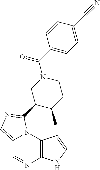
C12=CN=C(C3C(C)CCN(C(C4=CC=C(C#N)C=C4)=O)C3)N1C1=C(N=C2)NC=C1
